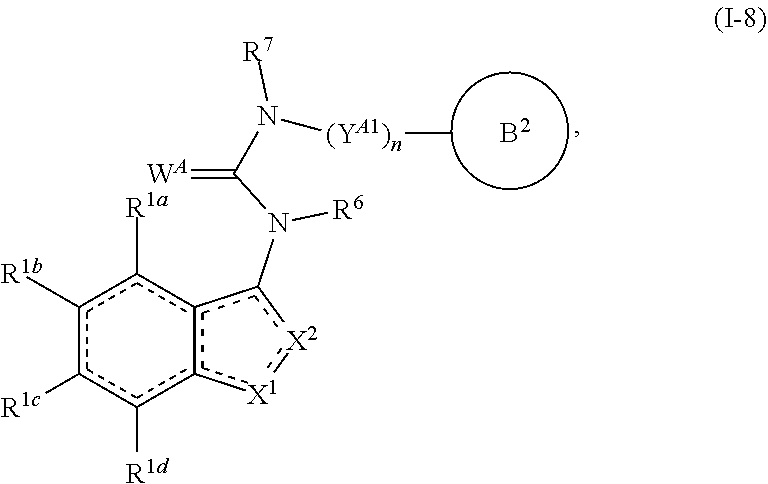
c1([R1b])c([R1c])c([R1d])c2c(c1[R1a])c(N([R6])C(=[WA])N([R7])[(YA1)n]C)[X2]:[X1]2.[B2]
